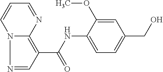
N1=CC(C(=O)NC2=CC=C(CO)C=C2OC)=C2N1C=CC=N2
